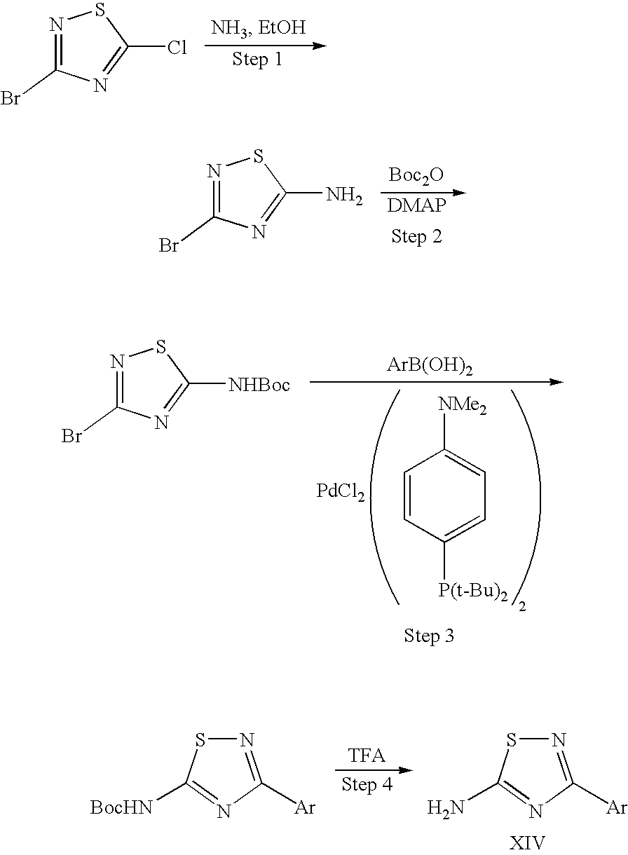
N1=C(Br)N=C(Cl)S1.N1=C(Br)N=C(N)S1.[Boc2O].C1=CC([P(t-Bu)2])=CC=C1[NMe2].[PdCl2].[ArB(OH)2].N1=C(Br)N=C([NHBoc])S1.N1=C([Ar])N=C([BocHN])S1.N1=C([Ar])N=C(N)S1
